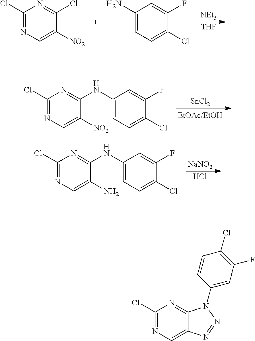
[NEt3].[THF].C1(Cl)=NC=C([NO2])C(Cl)=N1.C1(N)=CC=C(Cl)C(F)=C1.[SnCl2].C1(Cl)=NC=C([NO2])C(NC2=CC=C(Cl)C(F)=C2)=N1.[NaNO2].Cl.C1(Cl)=NC=C(N)C(NC2=CC=C(Cl)C(F)=C2)=N1.C1(Cl)=NC=C2C(=N1)N(C1=CC(F)=C(Cl)C=C1)N=N2
